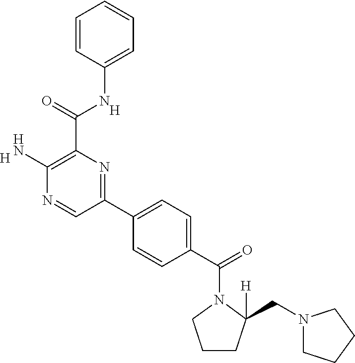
C1=CC(NC(C2=C(N)N=CC(C3=CC=C(C(N4CCCC4(CN4CCCC4)[H])=O)C=C3)=N2)=O)=CC=C1.[H].[H]
